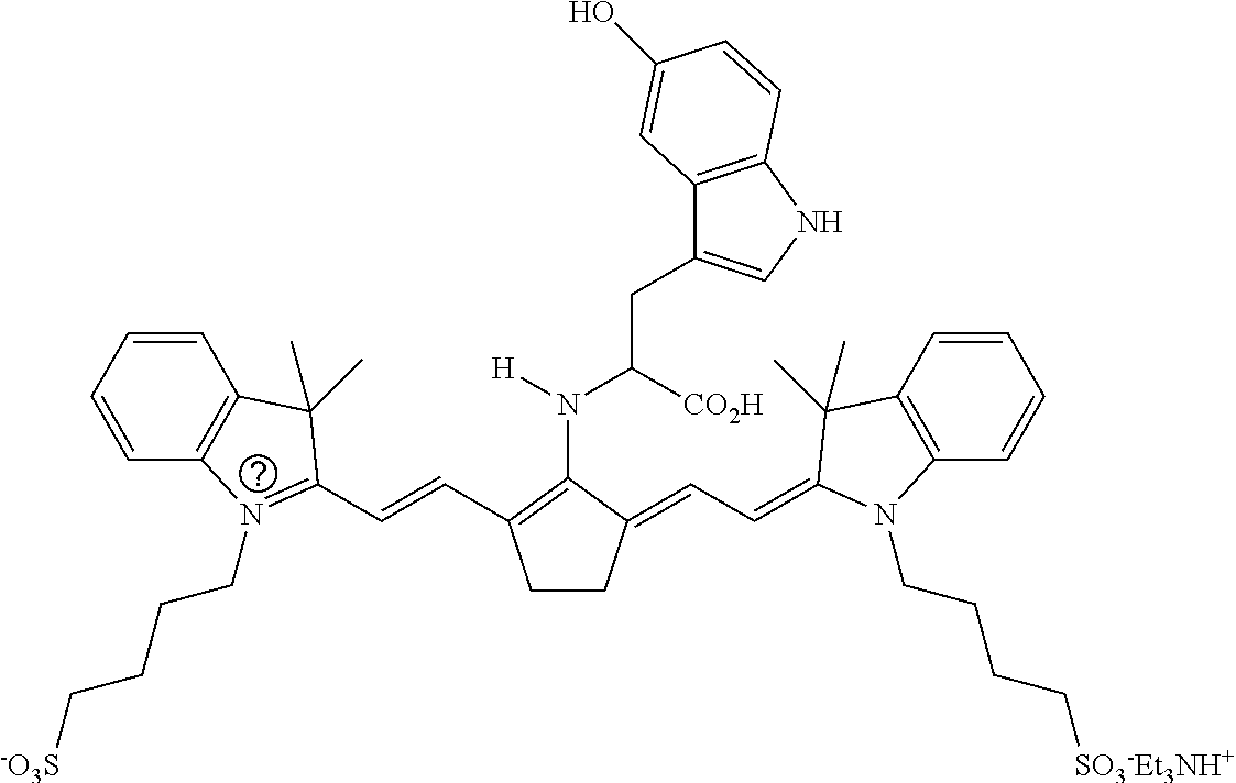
C12=C(C=CC=C1)C(C)(C)C(C=CC1=C(N(C(CC3=CNC4=C3C=C(O)C=C4)[CO2H])[H])C(=CC=C3N(CCCC[SO3-Et3NH+])C4=C(C=CC=C4)C3(C)C)CC1)=N2CCCC[-O3S]
